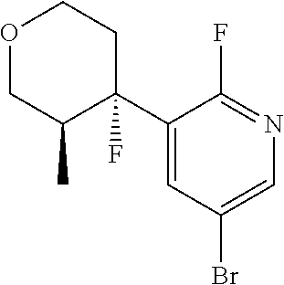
O1CC(C)C(F)(C2=CC(Br)=CN=C2F)CC1
